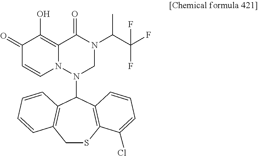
C1SC2=C(C(N3N4C(=C(O)C(=O)C=C4)C(=O)N(C(C(F)(F)F)C)C3)C3=C1C=CC=C3)C=CC=C2Cl
